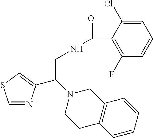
C1=NC(C(N2CCC3=C(C2)C=CC=C3)CNC(=O)C2=C(F)C=CC=C2Cl)=CS1
